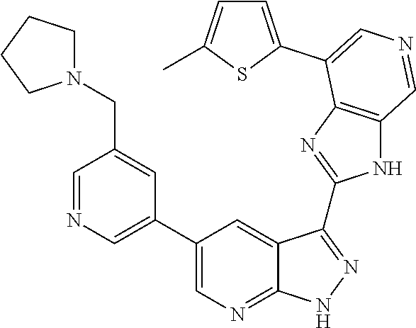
C1=NC=C(C2=CN=C3C(=C2)C(C2=NC4=C(N2)C=NC=C4C2=CC=C(C)S2)=NN3)C=C1CN1CCCC1
